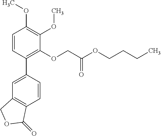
C1=C(C2=C(OCC(OCCCC)=O)C(OC)=C(OC)C=C2)C=CC2=C1COC2=O
